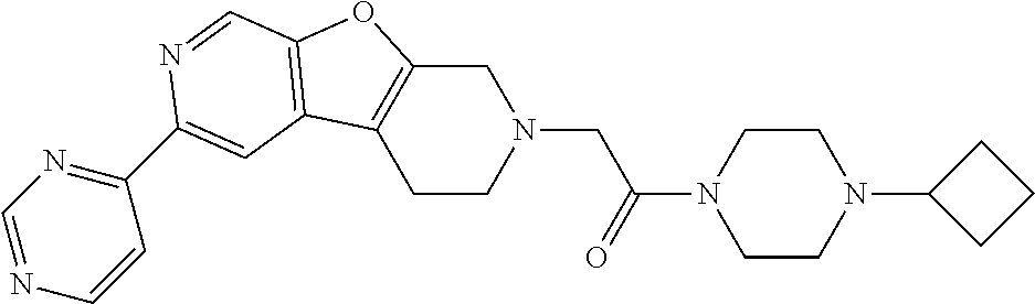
C1C2=C(CCN1CC(=O)N1CCN(C3CCC3)CC1)C1=C(O2)C=NC(C2=NC=NC=C2)=C1
